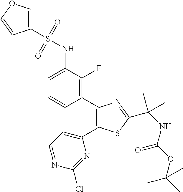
N(C1=CC=CC(C2=C(C3=CC=NC(Cl)=N3)SC(C(C)(C)NC(=O)OC(C)(C)C)=N2)=C1F)S(=O)(=O)C1=COC=C1
